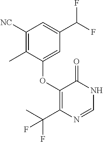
C1([NC])=C(C)C(OC2=C(C(C)(F)F)N=CNC2=O)=CC(C(F)F)=C1
